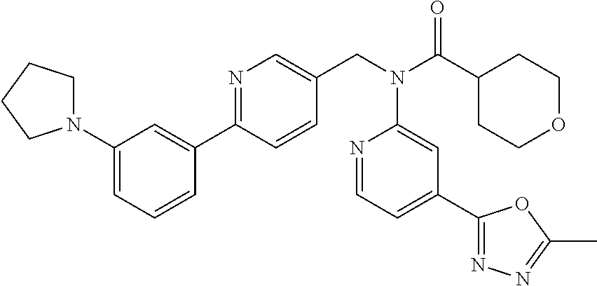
C1(C2=NC=C(CN(C(C3CCOCC3)=O)C3=CC(C4=NN=C(C)O4)=CC=N3)C=C2)=CC(N2CCCC2)=CC=C1
